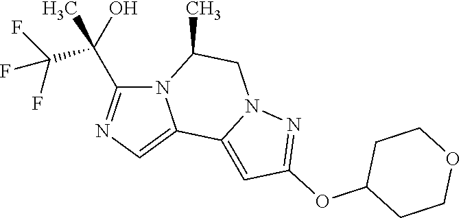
N12C(C(C(F)(F)F)(O)C)=NC=C1C1=CC(OC3CCOCC3)=NN1CC2C
